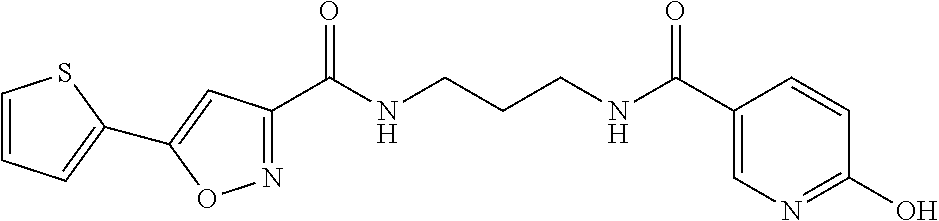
C1(C(NCCCNC(C2=CN=C(O)C=C2)=O)=O)=NOC(C2=CC=CS2)=C1
